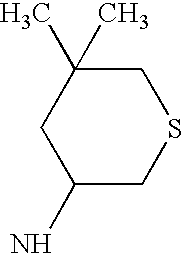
C1(N)CSCC(C)(C)C1
